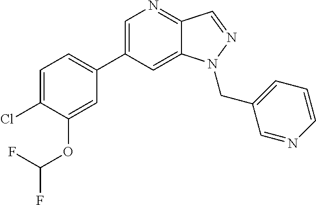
C1(C2=CC=C(Cl)C(OC(F)F)=C2)=CN=C2C(=C1)N(CC1=CC=CN=C1)N=C2
